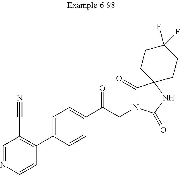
N1=CC(C#N)=C(C2=CC=C(C(CN3C(=O)C4(NC3=O)CCC(F)(F)CC4)=O)C=C2)C=C1
